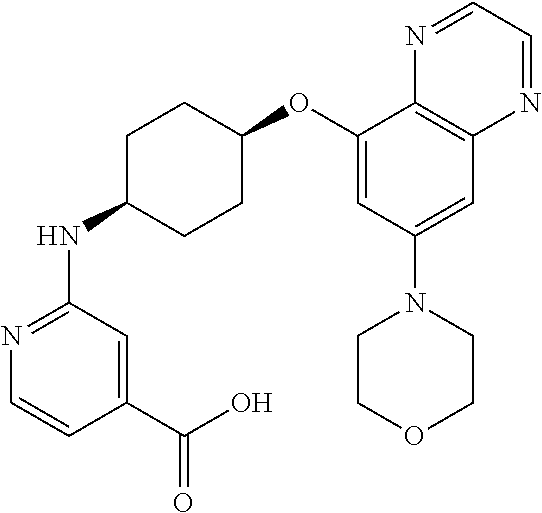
C1(C(=O)O)=CC(NC2CCC(OC3=CC(N4CCOCC4)=CC4=C3N=CC=N4)CC2)=NC=C1
